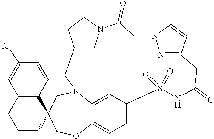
S1(=O)(=O)C2=CC=C3C(=C2)N(CC2(C4=C(C=C(Cl)C=C4)CCC2)CO3)CC2CCN(C2)C(=O)CN2N=C(CC(=O)N1)C=C2
